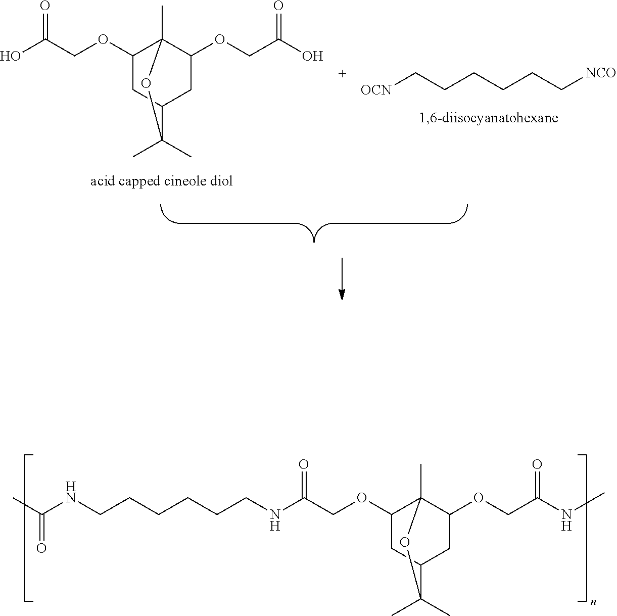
C1(OCC(O)=O)CC2CC(OCC(O)=O)C1(C)OC2(C)C.C(CCC[OCN])CC[NCO].C1(OCC(NCCCCCCNC(C)=O)=O)CC2CC(OCC(NC)=O)C1(C)OC2(C)C
